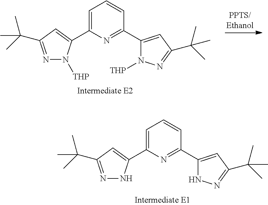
C1=C(C2=CC(C(C)(C)C)=NN2)N=C(C2=CC(C(C)(C)C)=NN2)C=C1.C1=C(C2=CC(C(C)(C)C)=NN2[THP])N=C(C2=CC(C(C)(C)C)=NN2[THP])C=C1
